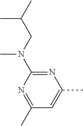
N1=C(N(CC(C)C)C)N=C(C)C=C1C
